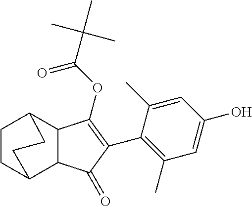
C1(=O)C(C2=C(C)C=C(O)C=C2C)=C(OC(C(C)(C)C)=O)C2C3CCC(C12)CC3
